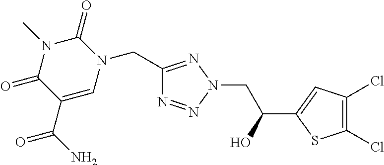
C1(CN2C(=O)N(C)C(=O)C(C(N)=O)=C2)=NN(CC(C2=CC(Cl)=C(Cl)S2)O)N=N1
